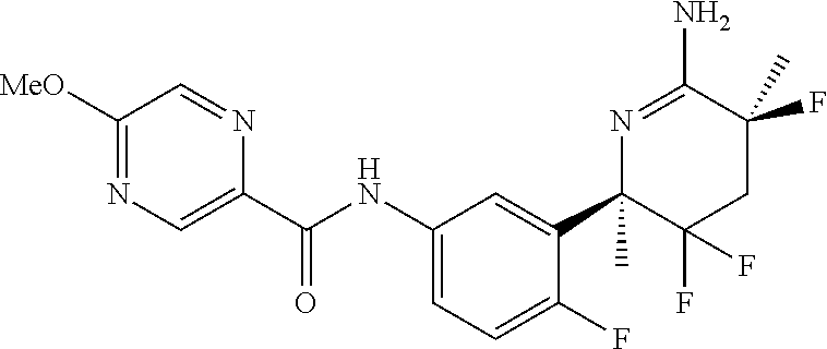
C1([MeO])=NC=C(C(NC2=CC=C(F)C(C3(C)C(F)(F)CC(F)(C)C(N)=N3)=C2)=O)N=C1
